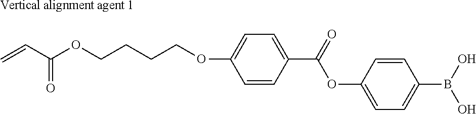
C=CC(OCCCCOC1=CC=C(C(=O)OC2=CC=C(B(O)O)C=C2)C=C1)=O.[Vertical alignment agent 1]
